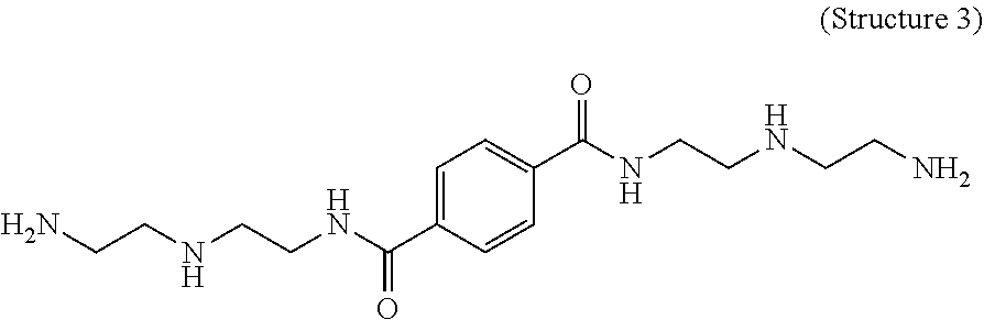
C1=C(C(NCCNCCN)=O)C=CC(C(NCCNCCN)=O)=C1
